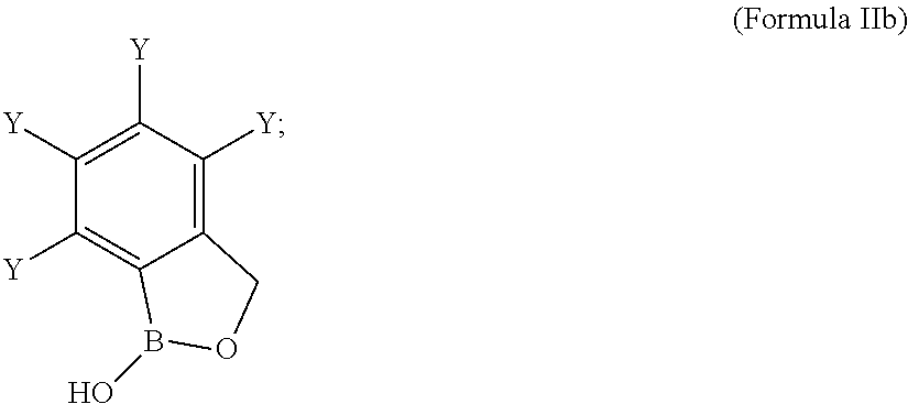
C1([Y])=C2C(=C([Y])C([Y])=C1[Y])COB2O
